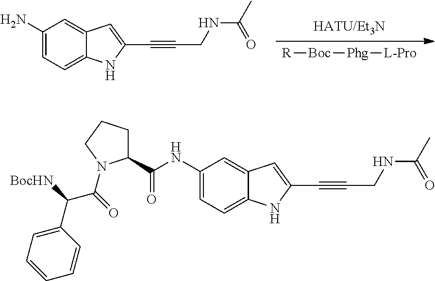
[HATU/Et3N].[R][Boc][Phg][L-Pro].C1(N)=CC=C2C(=C1)C=C(C#CCNC(=O)C)N2.C1(NC(C2CCCN2C(=O)C([BocHN])C2=CC=CC=C2)=O)=CC=C2C(=C1)C=C(C#CCNC(=O)C)N2
